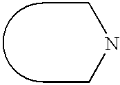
N(CC)CC
